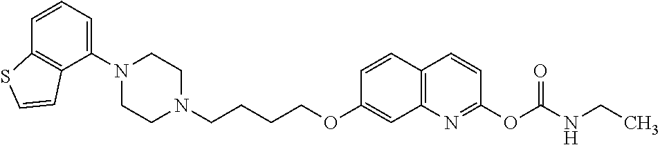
C1N(C2=CC=CC3=C2C=CS3)CCN(CCCCOC2=CC3=C(C=C2)C=CC(OC(NCC)=O)=N3)C1
